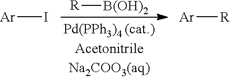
[R][B(OH)2].[Ar]I.[Ar][R]
